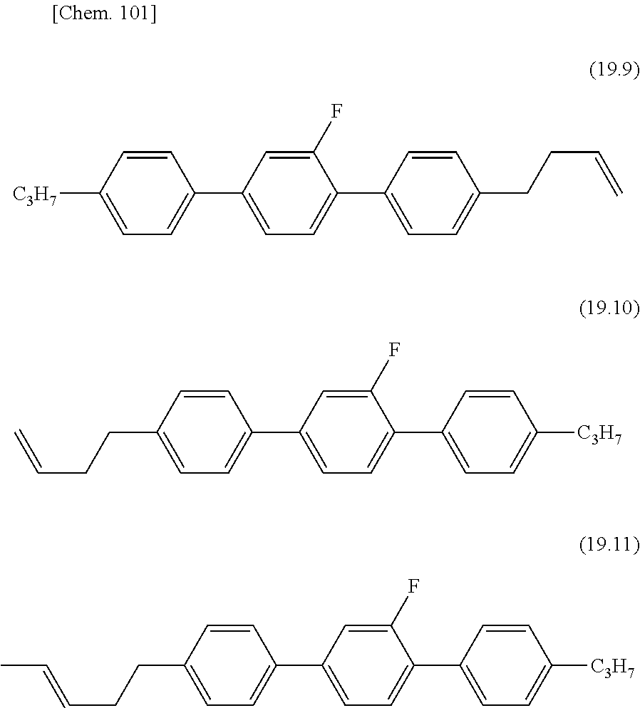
C1=C(C2=CC=C(C3=CC=C(CCC=C)C=C3)C(F)=C2)C=CC([C3H7])=C1.C1=C(C2=CC=C(C3=CC=C([C3H7])C=C3)C(F)=C2)C=CC(CCC=C)=C1.C1=C(C2=CC=C(C3=CC=C([C3H7])C=C3)C(F)=C2)C=CC(CCC=CC)=C1
